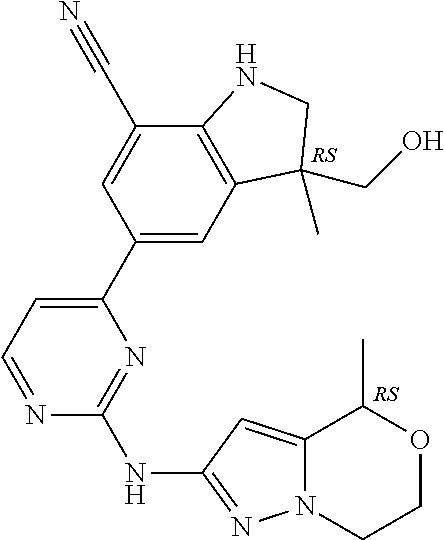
C1(C2=CC=NC(NC3=NN4C(=C3)C(C)OCC4)=N2)=CC2=C(C(C#N)=C1)NCC2(CO)C
